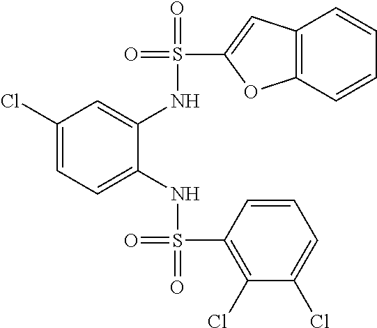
C1(Cl)=CC=C(NS(=O)(=O)C2=C(Cl)C(Cl)=CC=C2)C(NS(=O)(C2=CC3=C(O2)C=CC=C3)=O)=C1
